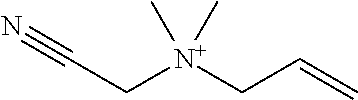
C(C[N+](CC=C)(C)C)#N
